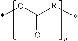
C(=O)(O*)[R]*
